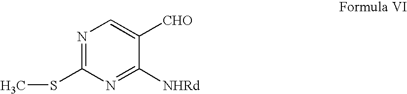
N1=C(SC)N=C([NHRd])C([CHO])=C1
